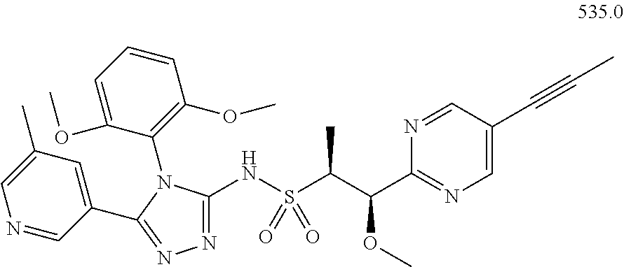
N1=CC(C2=NN=C(NS(C(C(C3=NC=C(C#CC)C=N3)OC)C)(=O)=O)N2C2=C(OC)C=CC=C2OC)=CC(C)=C1
